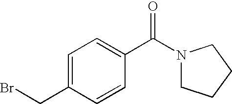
C1=C(CBr)C=CC(C(N2CCCC2)=O)=C1
